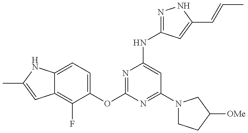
C12=C(F)C(OC3=NC(NC4=NNC(C=CC)=C4)=CC(N4CCC([OMe])C4)=N3)=CC=C1NC(C)=C2
